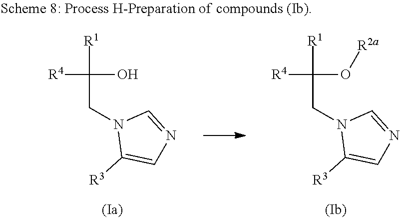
[R1]C(CN1C([R3])=CN=C1)(O[R2a])[R4].[R1]C(CN1C([R3])=CN=C1)(O)[R4]
